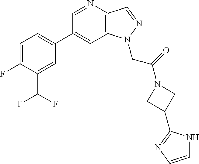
C1(C2=CC=C(F)C(C(F)F)=C2)=CC2=C(C=NN2CC(=O)N2CC(C3=NC=CN3)C2)N=C1
